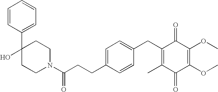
C1(=O)C(C)=C(CC2=CC=C(CCC(=O)N3CCC(C4=CC=CC=C4)(O)CC3)C=C2)C(=O)C(OC)=C1OC
